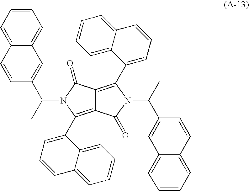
C12=C(C3=CC=CC4=CC=CC=C34)N(C(C3=CC4=CC=CC=C4C=C3)C)C(=O)C1=C(C1=CC=CC3=CC=CC=C13)N(C(C1=CC3=CC=CC=C3C=C1)C)C2=O
